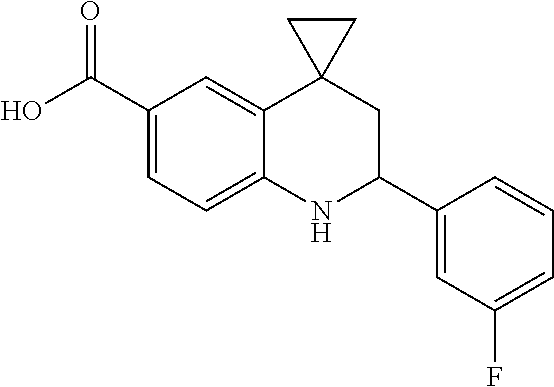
C1(C(O)=O)=CC=C2C(=C1)C1(CC(C3=CC(F)=CC=C3)N2)CC1
